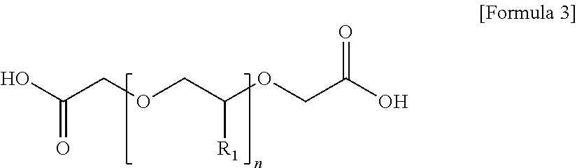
OC(COCC(OCC(O)=O)[R1])=O
